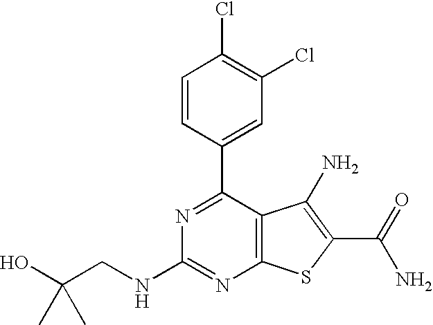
N1=C(C2=CC(Cl)=C(Cl)C=C2)C2=C(N=C1NCC(O)(C)C)SC(C(N)=O)=C2N
